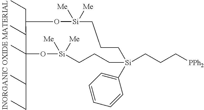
C1(CC)O[Si]([Me])([Me])CCC[Si](C2=CC=CC=C2)(CCC[PPh2])CCC[Si]([Me])([Me])OC1(CCC)C
